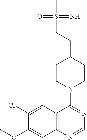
C1(Cl)=CC2=C(C=C1OC)N=CN=C2N1CCC(CCS(C)(=N)=O)CC1
